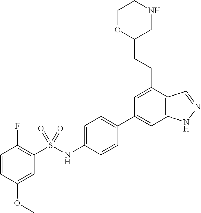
C1=CC(OC)=CC(S(NC2=CC=C(C3=CC4=C(C(CCC5CNCCO5)=C3)C=NN4)C=C2)(=O)=O)=C1F
